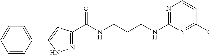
C1=CC(C2=CC(C(NCCCNC3=NC=CC(Cl)=N3)=O)=NN2)=CC=C1
